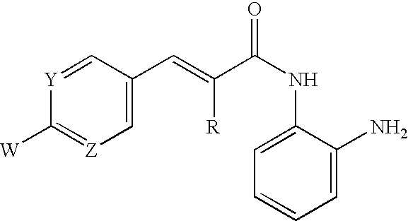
[W]C1=[Z]C=C(C=C(C(NC2=CC=CC=C2N)=O)[R])C=[Y]1
